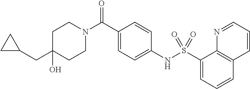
C1(CC2CC2)(O)CCN(C(C2=CC=C(NS(C3=CC=CC4=C3N=CC=C4)(=O)=O)C=C2)=O)CC1
